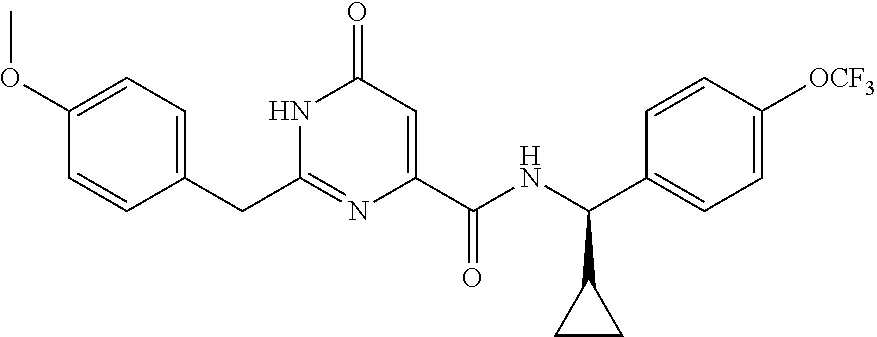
C(C1=CC=C(OC)C=C1)C1=NC(C(NC(C2=CC=C([OCF3])C=C2)C2CC2)=O)=CC(=O)N1
